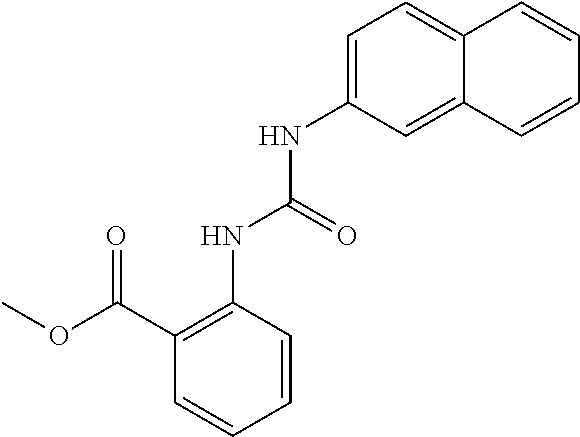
C1=CC=CC(NC(=O)NC2=CC=C3C(=C2)C=CC=C3)=C1C(=O)OC
